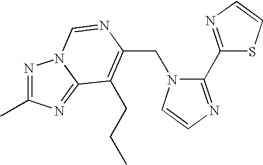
C(N1C(C2=NC=CS2)=NC=C1)C1=C(CCC)C2=NC(C)=NN2C=N1
